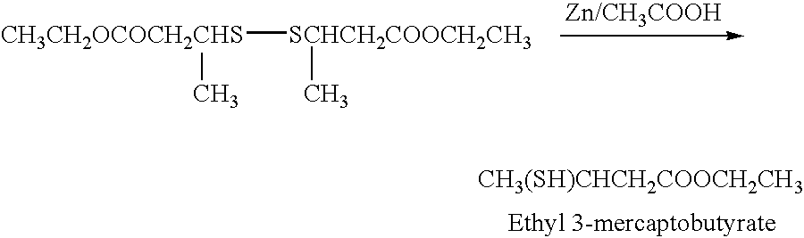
[CH3(SH)CHCH2COOCH2CH3].[CH3CH2OCOCH2CHS]([SCHCH2COOCH2CH3]C)C
